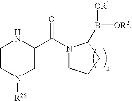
N1(C(C2NCCN([R26])C2)=O)CCCC1B([OR1])[OR2]
